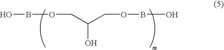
C(COBO)(O)COBO
